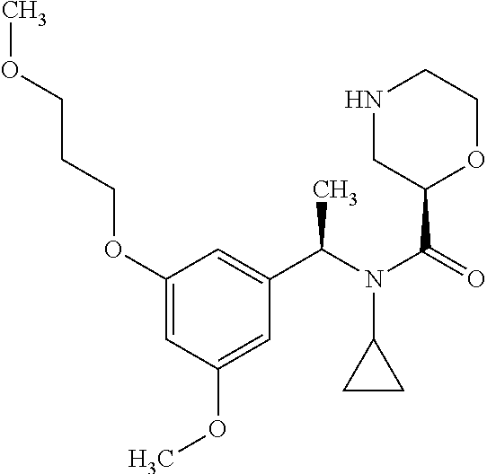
C1(OCCCOC)=CC(OC)=CC(C(N(C(=O)C2OCCNC2)C2CC2)C)=C1
